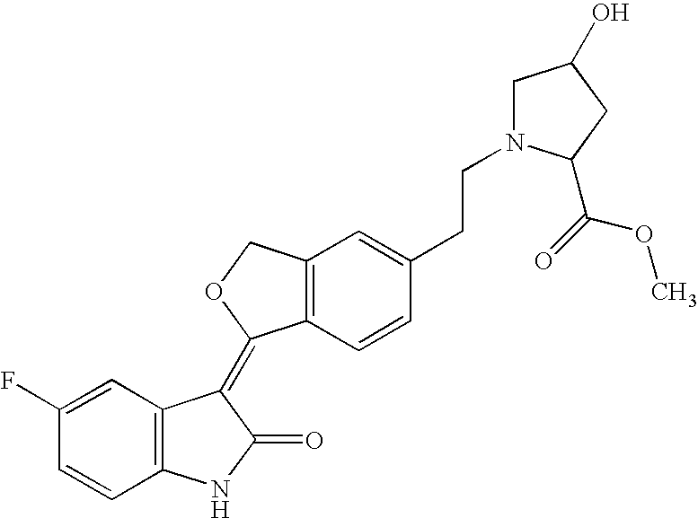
C1=C(F)C=CC2=C1C(=C1C3=C(CO1)C=C(CCN1CC(O)CC1C(=O)OC)C=C3)C(=O)N2
